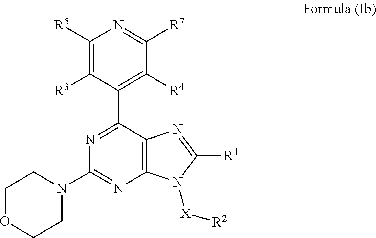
C1([R5])=C([R3])C(C2=NC(N3CCOCC3)=NC3=C2N=C([R1])N3[X][R2])=C([R4])C([R7])=N1
